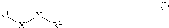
[R1][X][Y][R2]
